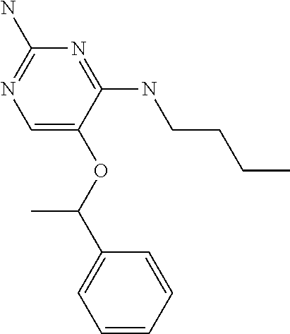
C1(N)=NC=C(OC(C2=CC=CC=C2)C)C(NCCCC)=N1
